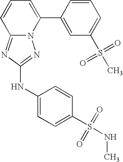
N12C(=NC(NC3=CC=C(S(=O)(=O)NC)C=C3)=N1)C=CC=C2C1=CC(S(C)(=O)=O)=CC=C1
